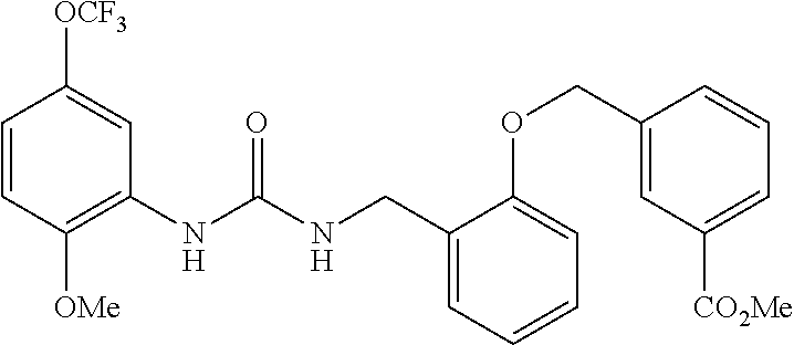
C1=CC([OMe])=C(NC(NCC2=CC=CC=C2OCC2=CC([CO2Me])=CC=C2)=O)C=C1[OCF3]
